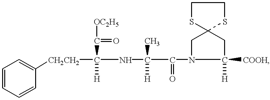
[CH2CH2](C(NC(C(N1C([COOH])([H])CC2(C1)SCCS2)=O)(C)[H])(C(=O)[OC2H5])[H])C1=CC=CC=C1
